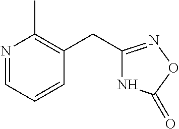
N1C(CC2=C(C)N=CC=C2)=NOC1=O
